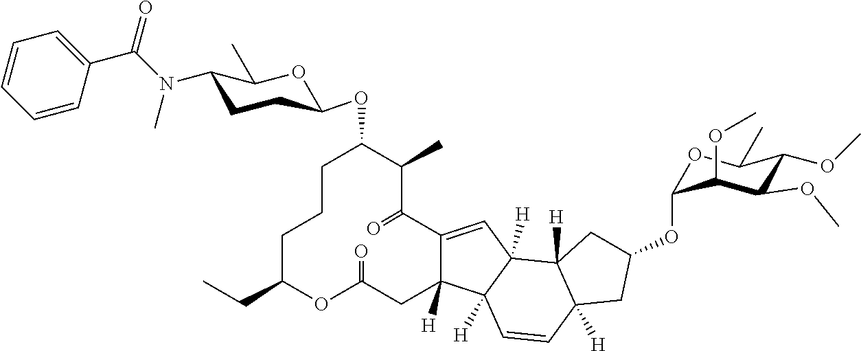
C1C(CC)OC(=O)CC2([H])C(=CC3([H])C2([H])C=CC2([H])C3([H])CC(OC3OC(C)C(OC)C(OC)C3OC)C2)C(=O)C(C)C(OC2CCC(N(C(=O)C3=CC=CC=C3)C)C(C)O2)CC1
